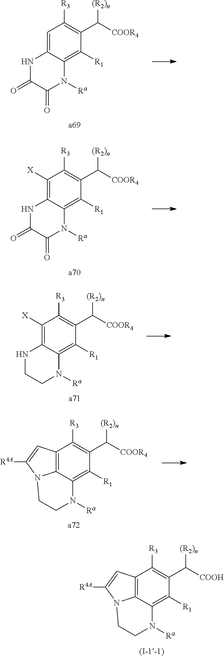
C1=C2C(=C([R1])C(C([COOR4])[(R2)n])=C1[R3])N([Ra])C(=O)C(=O)N2.C1([X])=C2C(=C([R1])C(C([COOR4])[(R2)n])=C1[R3])N([Ra])C(=O)C(=O)N2.C1([X])=C2C(=C([R1])C(C([COOR4])[(R2)n])=C1[R3])N([Ra])CCN2.C12=C3C(=C([R1])C(C([COOR4])[(R2)n])=C1[R3])N([Ra])CCN3C([R4A])=C2.C12=C3C(=C([R1])C(C([COOH])[(R2)n])=C1[R3])N([Ra])CCN3C([R4A])=C2
